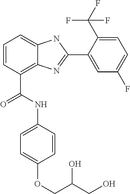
C1=CC(C(NC2=CC=C(OCC(CO)O)C=C2)=O)=C2C(=C1)NC(C1=CC(F)=CC=C1C(F)(F)F)=N2
